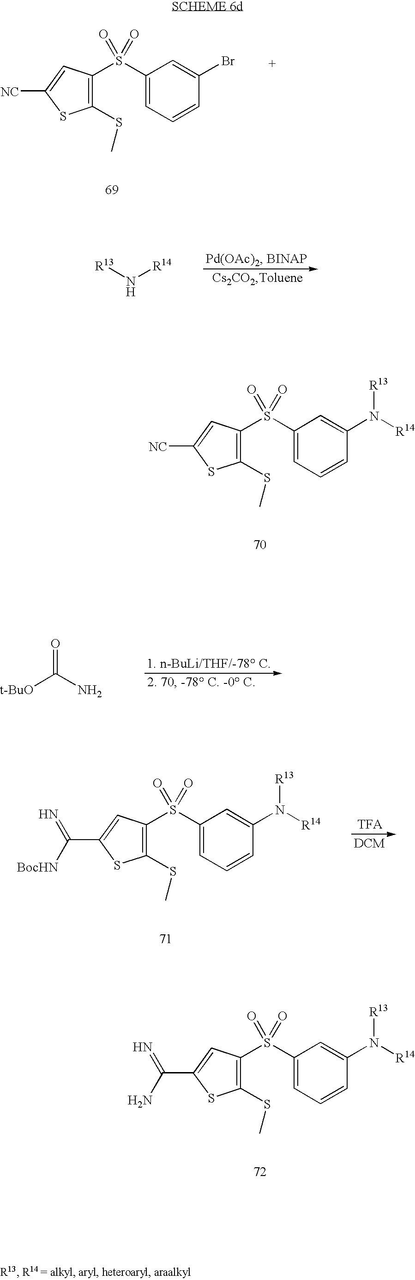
C1(SC)=C(S(C2=CC=CC(Br)=C2)(=O)=O)C=C([NC])S1.[R13]N[R14].C1(SC)=C(S(C2=CC=CC(N([R13])[R14])=C2)(=O)=O)C=C([NC])S1.[t-BuO]C(N)=O.C1(SC)=C(S(C2=CC=CC(N([R13])[R14])=C2)(=O)=O)C=C(C(=N)[BocHN])S1.C1(SC)=C(S(C2=CC=CC(N([R13])[R14])=C2)(=O)=O)C=C(C(=N)N)S1
